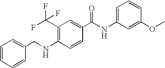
C1=CC=CC(CNC2=C(C(F)(F)F)C=C(C(NC3=CC=CC(OC)=C3)=O)C=C2)=C1
